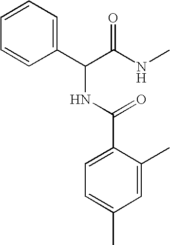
C1(C(C(NC)=O)NC(C2=CC=C(C)C=C2C)=O)=CC=CC=C1
